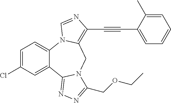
C12=CC=C(Cl)C=C1C1=NN=C(COCC)N1CC1=C(C#CC3=CC=CC=C3C)N=CN21
